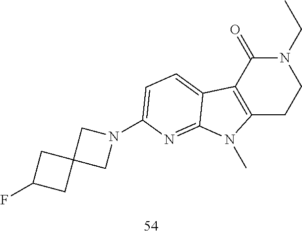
C12=C(C(=O)N(CC)CC1)C1=CC=C(N3CC4(C3)CC(F)C4)N=C1N2C
